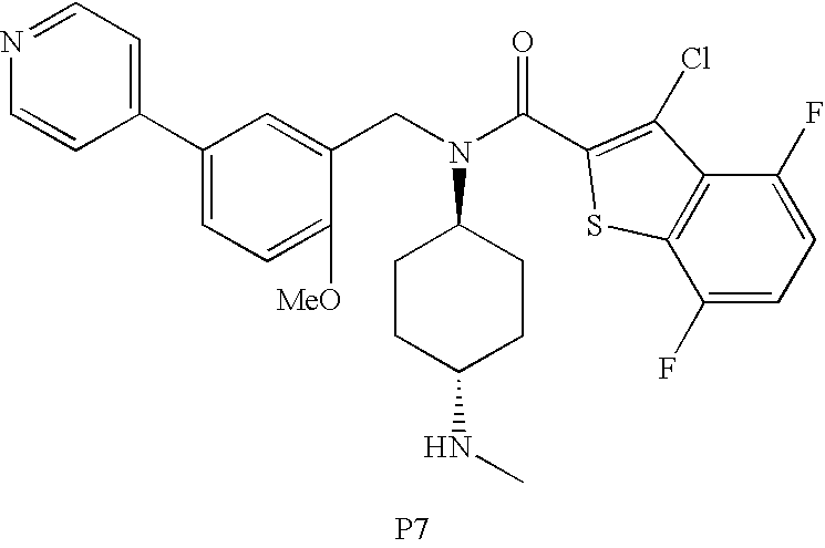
C1(C2=CC=NC=C2)=CC=C([MeO])C(CN(C2CCC(NC)CC2)C(C2=C(Cl)C3=C(C(F)=CC=C3F)S2)=O)=C1.[P7]
